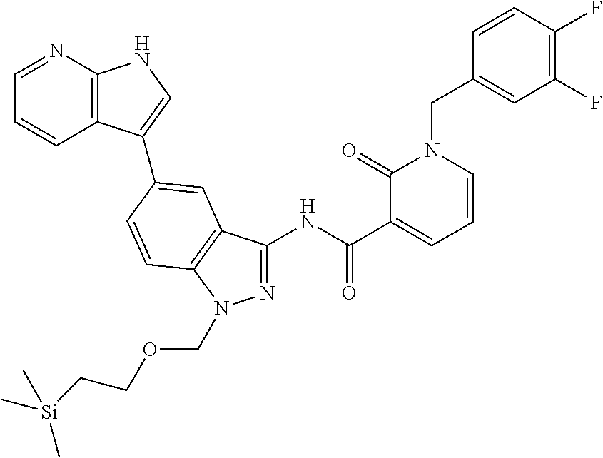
C1=NC2=C(C=C1)C(C1=CC3=C(N(COCC[Si](C)(C)C)N=C3NC(C3=CC=CN(CC4=CC(F)=C(F)C=C4)C3=O)=O)C=C1)=CN2
